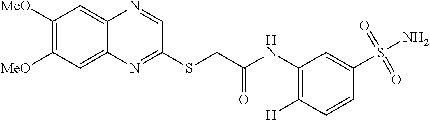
C1([MeO])=C([MeO])C=C2C(=C1)N=CC(SCC(NC1=C([H])C=CC(S(=O)(=O)N)=C1)=O)=N2
